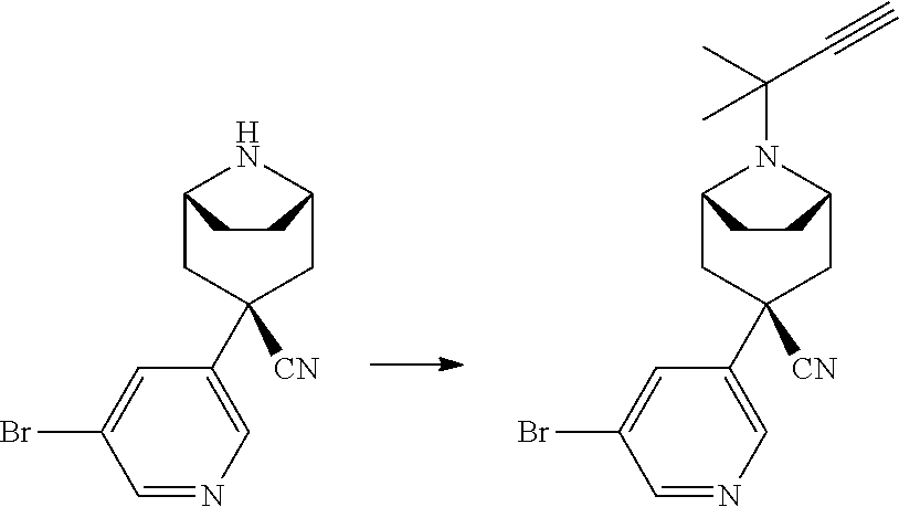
C1=NC=C(C2([CN])CC3NC(C2)CC3)C=C1Br.C1=NC=C(C2([CN])CC3N(C(C)(C)C#C)C(C2)CC3)C=C1Br
